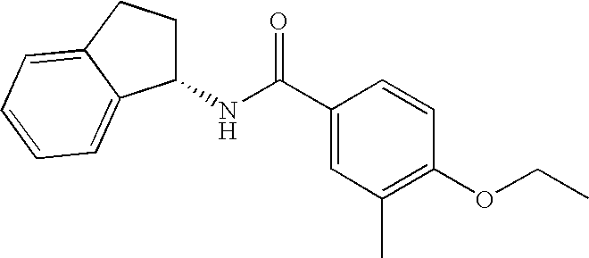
C1(C(=O)NC2CCC3=CC=CC=C23)=CC(C)=C(OCC)C=C1
